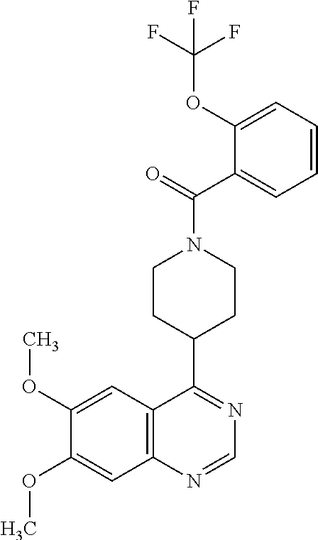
N1=C(C2CCN(C(=O)C3=CC=CC=C3OC(F)(F)F)CC2)C2=C(N=C1)C=C(OC)C(OC)=C2
